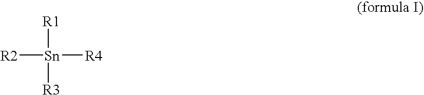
[R2][Sn]([R1])([R3])[R4]
